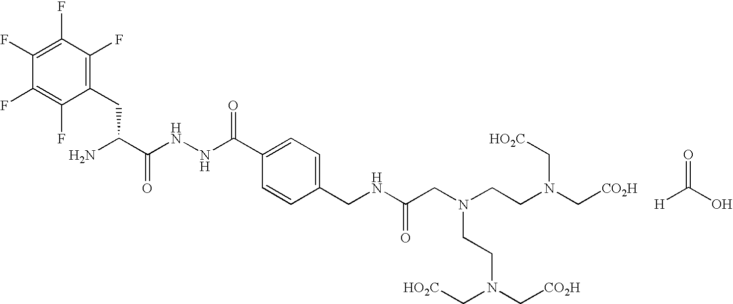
NC(C(NNC(C1=CC=C(CNC(CN(CCN(C[CO2H])C[HO2C])CCN(C[CO2H])C[HO2C])=O)C=C1)=O)=O)CC1=C(F)C(F)=C(F)C(F)=C1F.C(=O)(O)[H]
